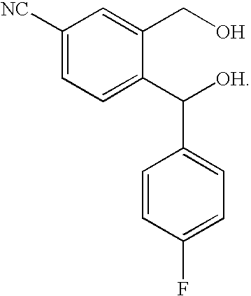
C1([NC])=CC=C(C([OH])C2=CC=C(F)C=C2)C(CO)=C1
